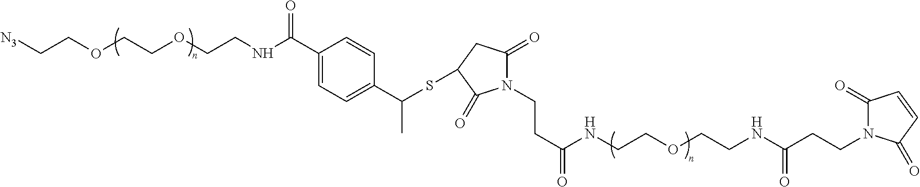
C(OCCOCCNC(=O)C1=CC=C(C(C)SC2CC(=O)N(CCC(=O)NCCOCCNC(=O)CCN3C(=O)C=CC3=O)C2=O)C=C1)C[N3]
